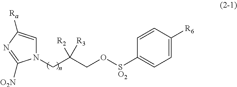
C1=C([R6])C=CC([SO2]OCC(CN2C=C([Ra])N=C2[O2N])([R3])[R2])=C1
